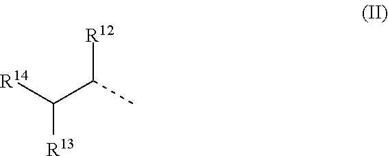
[R14]C(C(C)[R12])[R13]
